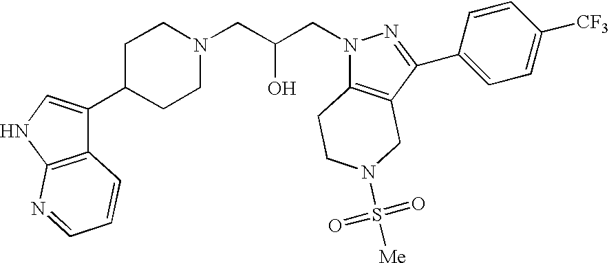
C1C(C2=CNC3=C2C=CC=N3)CCN(CC(CN2C3=C(C(C4=CC=C([CF3])C=C4)=N2)CN(S(=O)(=O)[Me])CC3)O)C1
